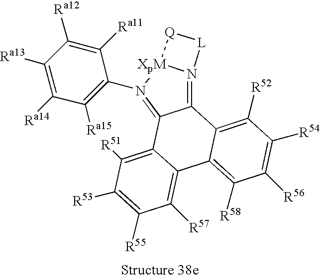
C1([Ra13])=C([Ra14])C([Ra15])=C(N2=C3C(=N4[XpM]2[Q][L]4)C2=C([R52])C([R54])=C([R56])C([R58])=C2C2=C([R57])C([R55])=C([R53])C([R51])=C32)C([Ra11])=C1[Ra12]
